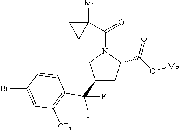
C1(C(C2=C([CF3])C=C(Br)C=C2)(F)F)CC(C(O[Me])=O)N(C(C2([Me])CC2)=O)C1
